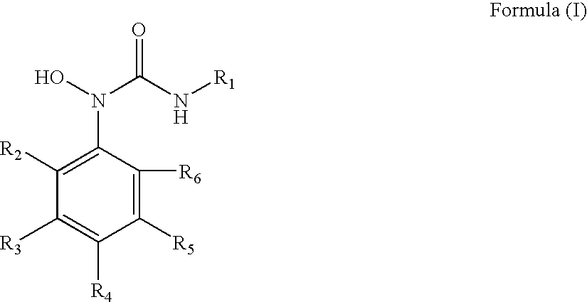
C1([R2])=C(N(O)C(N[R1])=O)C([R6])=C([R5])C([R4])=C1[R3]
